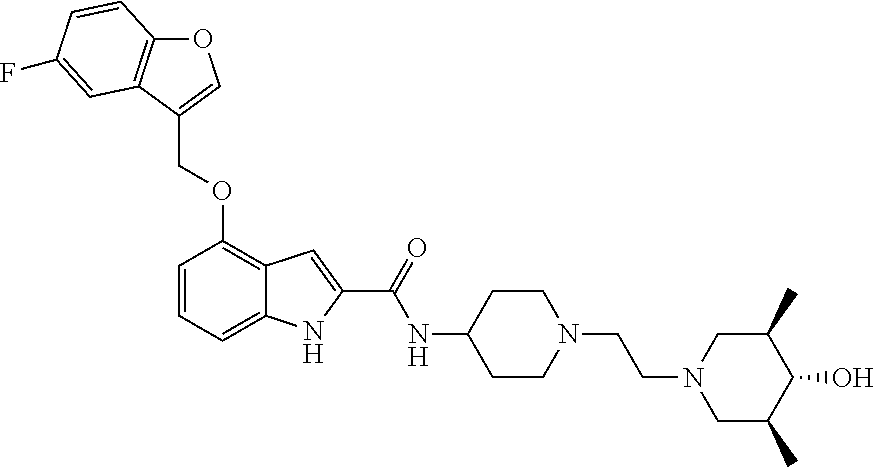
O1C2=C(C(COC3=C4C(=CC=C3)NC(C(=O)NC3CCN(CCN5CC(C)C(O)C(C)C5)CC3)=C4)=C1)C=C(F)C=C2
